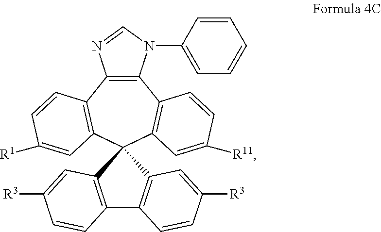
C12=C(N(C3=CC=CC=C3)C=N1)C1=C(C=C([R11])C=C1)C1(C3=C2C=CC([R1])=C3)C2=C(C3=C1C=C([R3])C=C3)C=CC([R3])=C2
